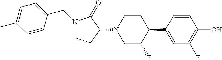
C1=C(C2CCN(C3C(=O)N(CC4=CC=C(C)C=C4)CC3)CC2F)C=CC(O)=C1F
